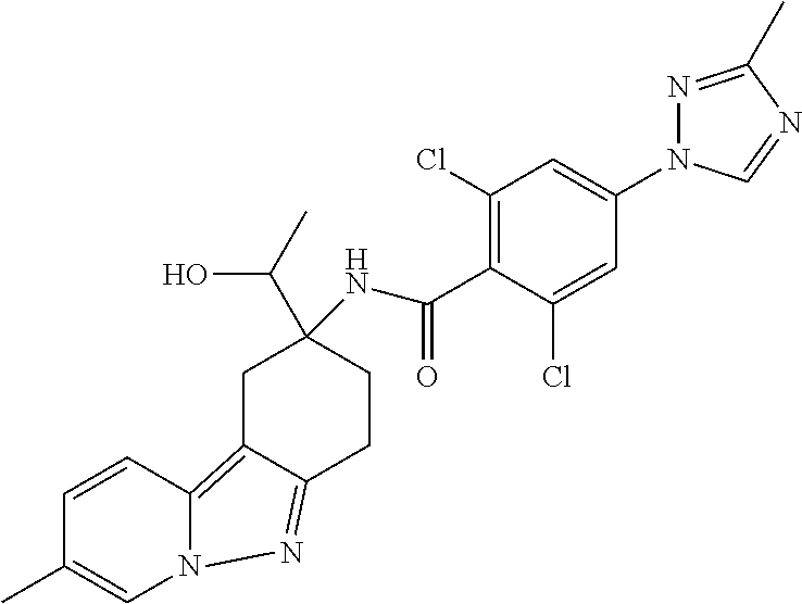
C1C2=C3N(N=C2CCC1(C(C)O)NC(C1=C(Cl)C=C(N2N=C(C)N=C2)C=C1Cl)=O)C=C(C)C=C3
